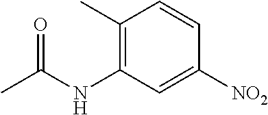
C1(C)=C(NC(=O)C)C=C([NO2])C=C1
